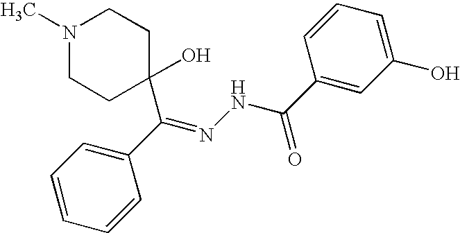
N1(C)CCC(C(C2=CC=CC=C2)=NNC(C2=CC(O)=CC=C2)=O)(O)CC1
